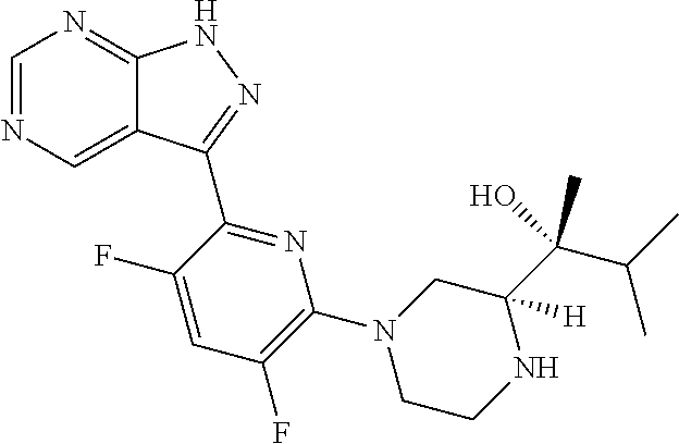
C1=NC=C2C(=N1)NN=C2C1=NC(N2CCNC(C(O)(C(C)C)C)([H])C2)=C(F)C=C1F
